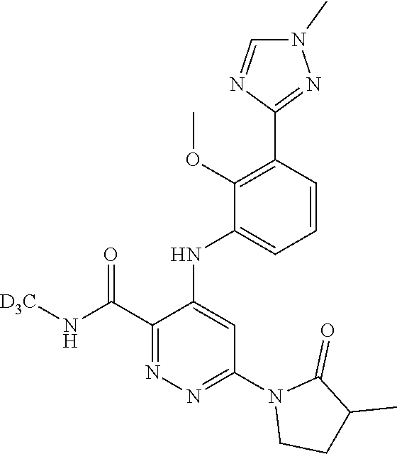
C1(C(N[D3C])=O)=NN=C(N2CCC(C)C2=O)C=C1NC1=CC=CC(C2=NN(C)C=N2)=C1OC
